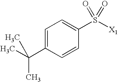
C1=C(C(C)(C)C)C=CC(S([X1])(=O)=O)=C1
